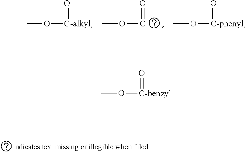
COC=O.CO[C-alkyl]=O.CO[C-phenyl]=O.CO[C-benzyl]=O
